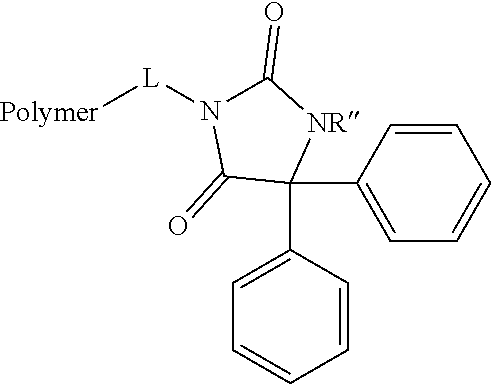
N1([L][Polymer])C(=O)[NR]C(C2=CC=CC=C2)(C2=CC=CC=C2)C1=O
